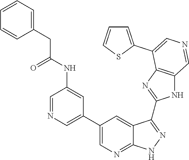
C1=NC=C(C2=CN=C3C(=C2)C(C2=NC4=C(N2)C=NC=C4C2=CC=CS2)=NN3)C=C1NC(CC1=CC=CC=C1)=O
